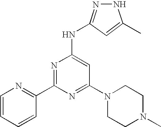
C1(C2=NC(NC3=NNC(C)=C3)=CC(N3CCN(C)CC3)=N2)=NC=CC=C1
